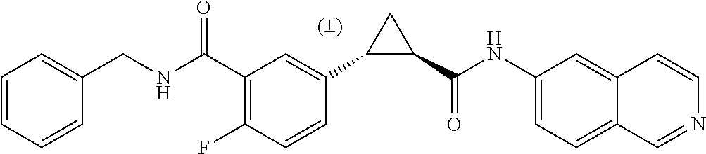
C1(C(NC2=CC=C3C(=C2)C=CN=C3)=O)CC1C1=CC(C(NCC2=CC=CC=C2)=O)=C(F)C=C1
